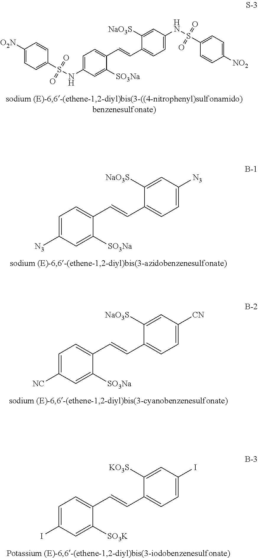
C1(NS(=O)(=O)C2=CC=C([NO2])C=C2)=CC=C(C=CC2=CC=C(NS(=O)(=O)C3=CC=C([O2N])C=C3)C=C2[SO3Na])C([NaO3S])=C1.C1([N3])=CC=C(C=CC2=CC=C([N3])C=C2[SO3Na])C([NaO3S])=C1.C1([CN])=CC=C(C=CC2=CC=C([NC])C=C2[SO3Na])C([NaO3S])=C1.C1(I)=CC=C(C=CC2=CC=C(I)C=C2[SO3K])C([KO3S])=C1
